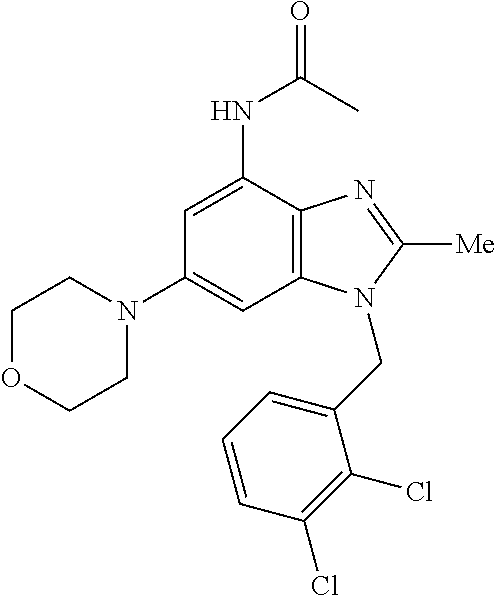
N1(C2=CC3=C(C(NC(C)=O)=C2)N=C([Me])N3CC2=CC=CC(Cl)=C2Cl)CCOCC1
